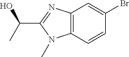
C12=C(C=CC(Br)=C1)N(C)C(C(C)O)=N2
